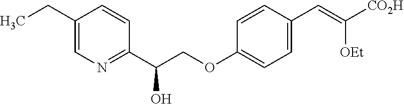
C1(CC)=CN=C(C(COC2=CC=C(C=C([CO2H])[OEt])C=C2)O)C=C1
